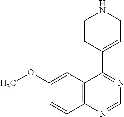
C1=CC2=C(C=C1OC)C(C1=CCNCC1)=NC=N2
